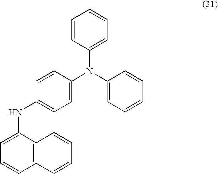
N(C1=CC=CC2=C1C=CC=C2)C1=CC=C(N(C2=CC=CC=C2)C2=CC=CC=C2)C=C1
